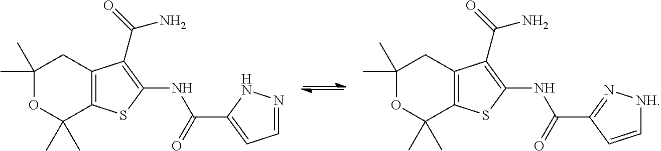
C1(C)(C)OC(C)(C)C2=C(C1)C(C(=O)N)=C(NC(C1=CC=NN1)=O)S2.C1(C)(C)OC(C)(C)C2=C(C1)C(C(=O)N)=C(NC(C1=N[NH]C=C1)=O)S2
